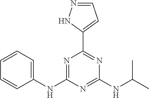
C1(C2=CC=NN2)=NC(NC(C)C)=NC(NC2=CC=CC=C2)=N1
